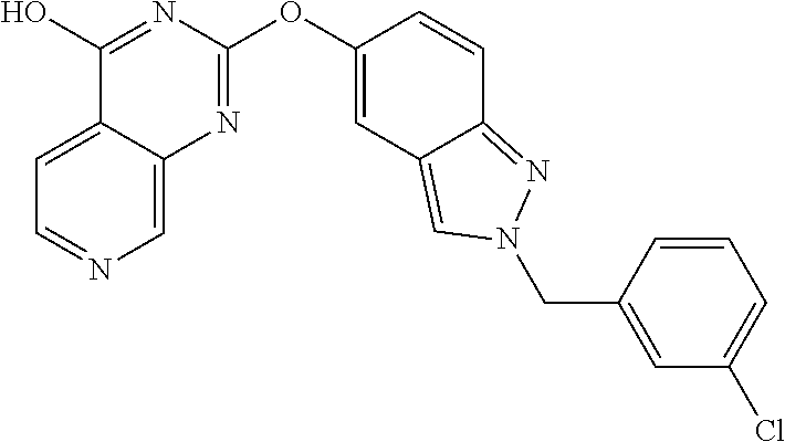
C1=C2C(=CN=C1)N=C(OC1=CC3=CN(CC4=CC(Cl)=CC=C4)N=C3C=C1)N=C2O
